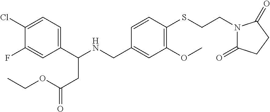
C1(C(NCC2=CC(OC)=C(SCCN3C(=O)CCC3=O)C=C2)CC(=O)OCC)=CC=C(Cl)C(F)=C1
